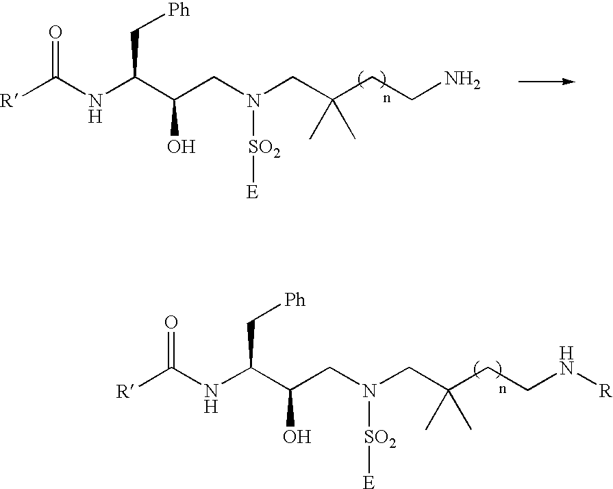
[R]C(=O)NC(C(CN([SO2][E])CC(CCN)(C)C)O)C[Ph].[R]C(=O)NC(C(CN([SO2][E])CC(CCN[R])(C)C)O)C[Ph]
